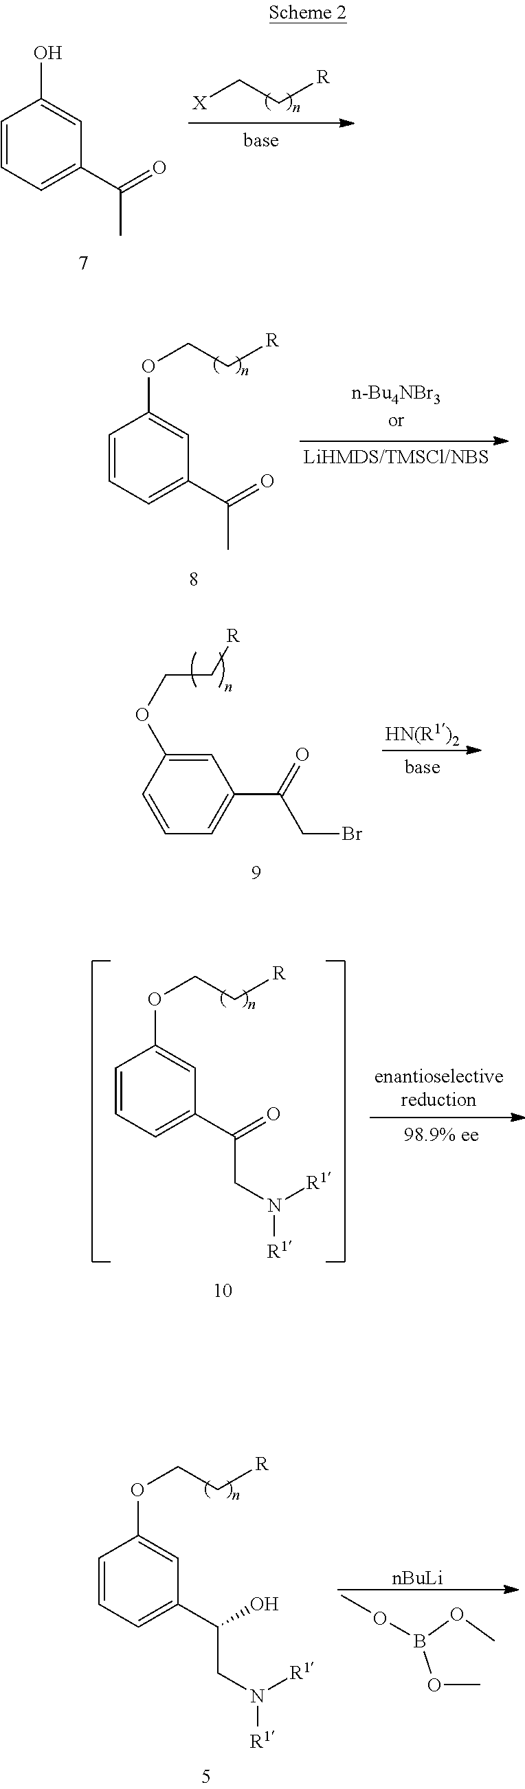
C1=CC=C(C(=O)C)C=C1O.[X]CC[R].C1=CC=C(C(=O)C)C=C1OCC[R].C1=CC=C(C(O)CN([R1])[R1])C=C1OCC[R].[nBuLi].O(C)B(OC)OC.C1=CC(OCC[R])=CC(C(CBr)=O)=C1.C1=CC=C(C(=O)CN([R1])[R1])C=C1OCC[R]
